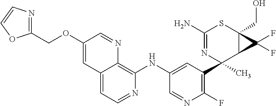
C12=CC=NC(NC3=CC(C4(C)C5C(CO)(SC(N)=N4)C5(F)F)=C(F)N=C3)=C1N=CC(OCC1=NC=CO1)=C2
